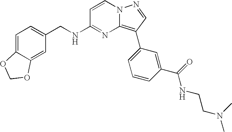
C(NC1=NC2=C(C3=CC=CC(C(NCCN(C)C)=O)=C3)C=NN2C=C1)C1=CC=C2C(=C1)OCO2
